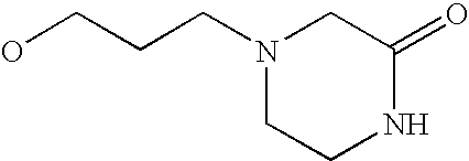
OCCCN1CCNC(=O)C1
